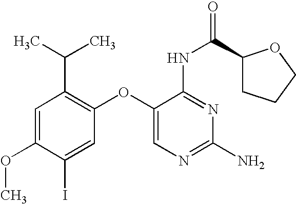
C1=C(OC)C(I)=CC(OC2=CN=C(N)N=C2NC(C2CCCO2)=O)=C1C(C)C
